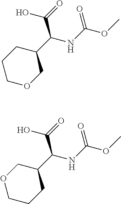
C1COCC(C(NC(OC)=O)C(=O)O)C1.O1CCCC(C(NC(OC)=O)C(=O)O)C1
